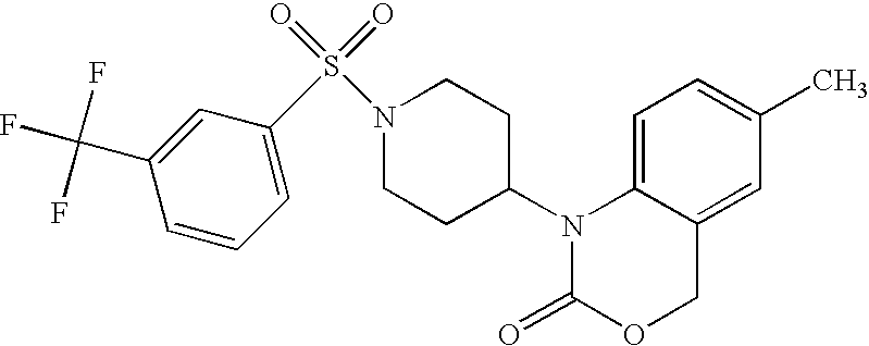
C1=C2C(=CC(C)=C1)COC(=O)N2C1CCN(S(=O)(=O)C2=CC=CC(C(F)(F)F)=C2)CC1
